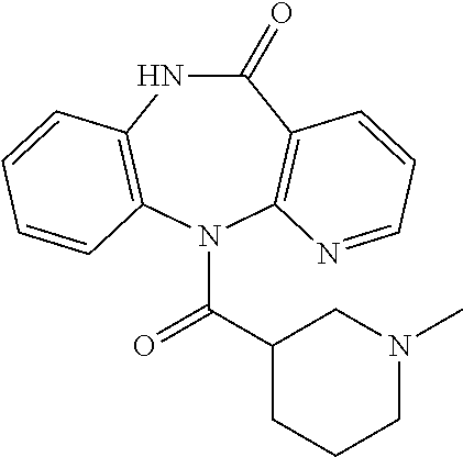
C1(=O)NC2=C(N(C(C3CN(C)CCC3)=O)C3=C1C=CC=N3)C=CC=C2
